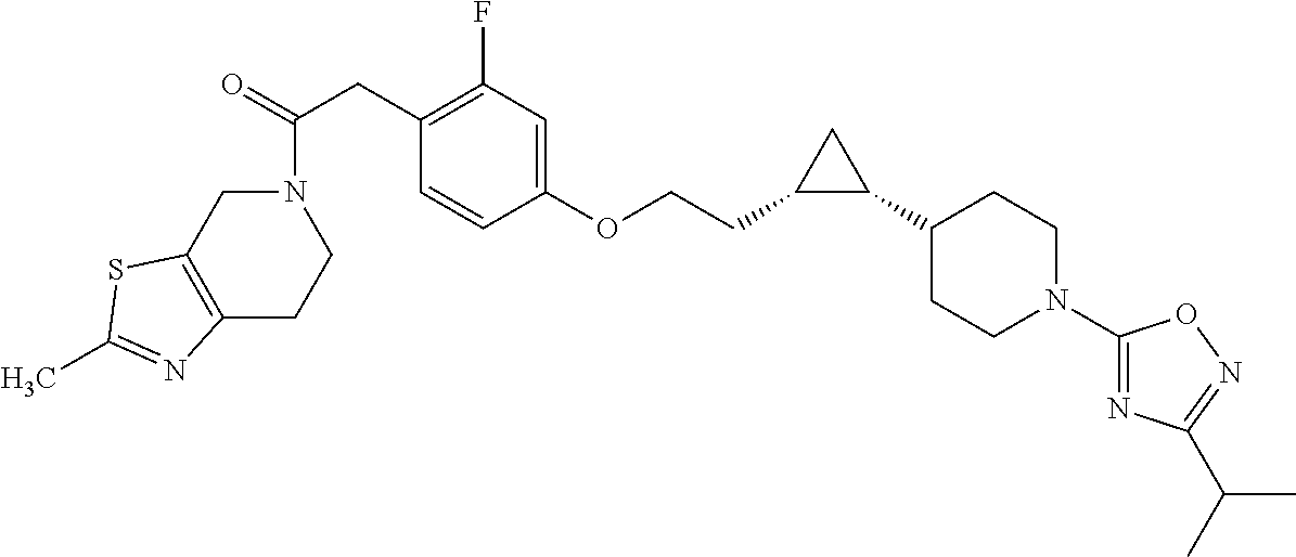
C(=O)(CC1=C(F)C=C(OCCC2C(C3CCN(C4=NC(C(C)C)=NO4)CC3)C2)C=C1)N1CC2=C(CC1)N=C(C)S2
